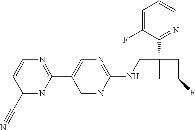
C1(C2=CN=C(NCC3(C4=NC=CC=C4F)CC(F)C3)N=C2)=NC=CC(C#N)=N1
